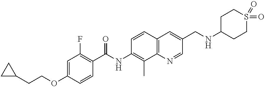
C1(CCOC2=CC(F)=C(C(NC3=C(C)C4=C(C=C3)C=C(CNC3CCS(=O)(=O)CC3)C=N4)=O)C=C2)CC1
